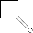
C1CCC1=O
